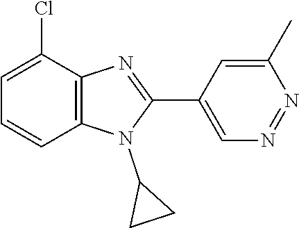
C1=C(Cl)C2=C(C=C1)N(C1CC1)C(C1=CN=NC(C)=C1)=N2
